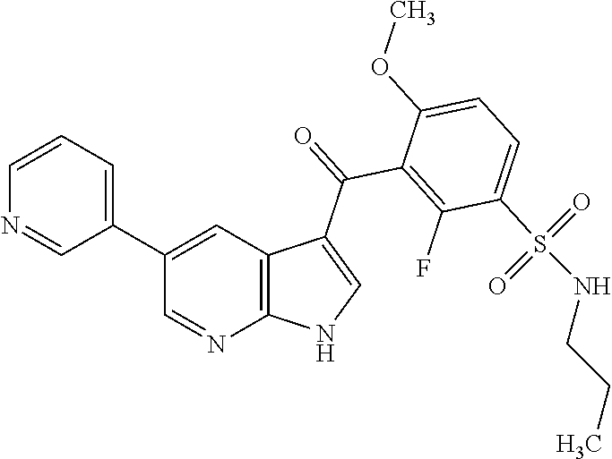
C1(C2=CC=CN=C2)=CC2=C(N=C1)NC=C2C(=O)C1=C(F)C(S(NCCC)(=O)=O)=CC=C1OC
